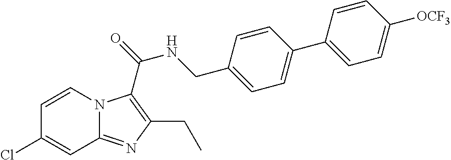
C1=CN2C(=NC(CC)=C2C(=O)NCC2=CC=C(C3=CC=C([OCF3])C=C3)C=C2)C=C1Cl
